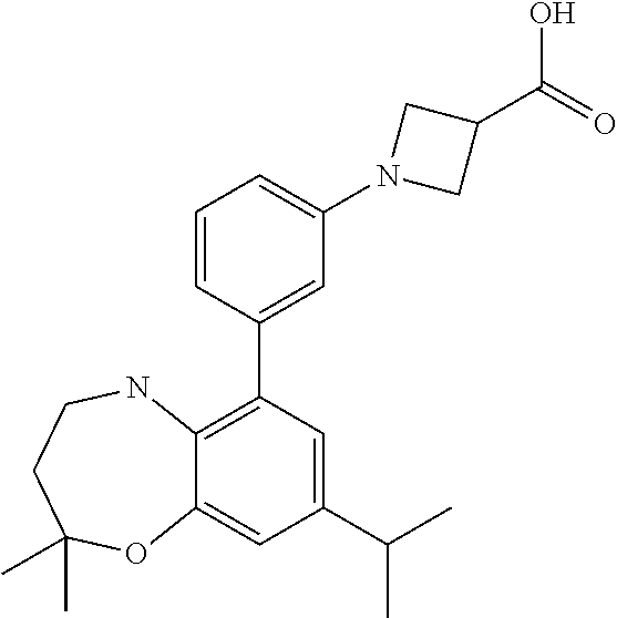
C1=CC(C2=C3C(=CC(C(C)C)=C2)OC(C)(C)CCN3)=CC(N2CC(C(=O)O)C2)=C1
